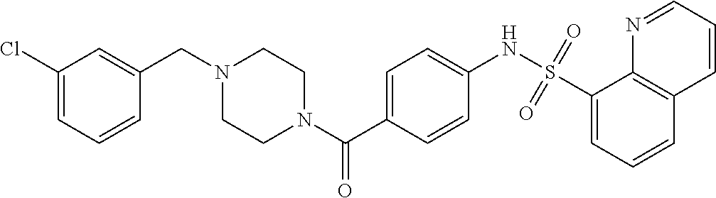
C(N1CCN(C(C2=CC=C(NS(C3=CC=CC4=C3N=CC=C4)(=O)=O)C=C2)=O)CC1)C1=CC(Cl)=CC=C1
